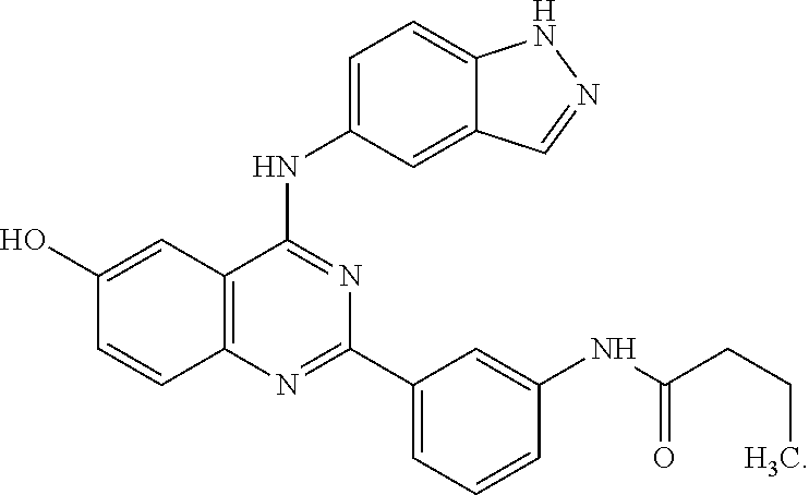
C12=C(N=C(C3=CC=CC(NC(CCC)=O)=C3)N=C1NC1=CC=C3C(=C1)C=NN3)C=CC(O)=C2
